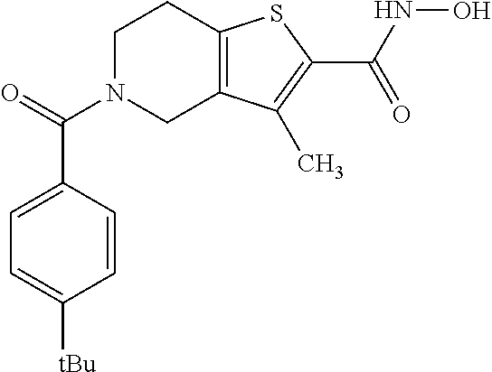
C1N(C(=O)C2=CC=C([tBu])C=C2)CC2=C(C1)SC(C(NO)=O)=C2C
